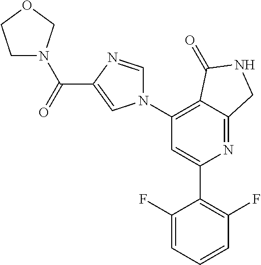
C1(C2=C(F)C=CC=C2F)=CC(N2C=NC(C(=O)N3CCOC3)=C2)=C2C(=N1)CNC2=O
